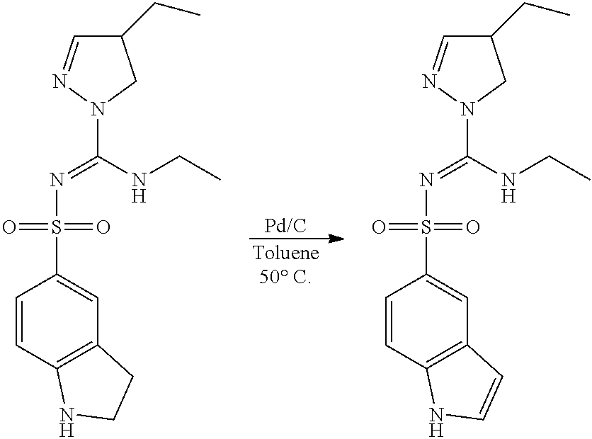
[Pd/C].[Toluene50 C].C1=CC2=C(C=C1S(N=C(NCC)N1N=CC(CC)C1)(=O)=O)CCN2.C1=CC2=C(C=C1S(N=C(NCC)N1N=CC(CC)C1)(=O)=O)C=CN2
